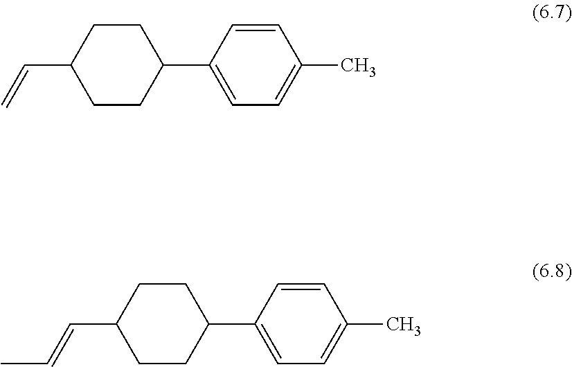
C=CC1CCC(C2=CC=C(C)C=C2)CC1.C(=CC1CCC(C2=CC=C(C)C=C2)CC1)C
